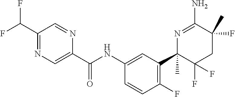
C1(C(NC2=CC(C3(C)C(F)(F)CC(F)(C)C(N)=N3)=C(F)C=C2)=O)=CN=C(C(F)F)C=N1
